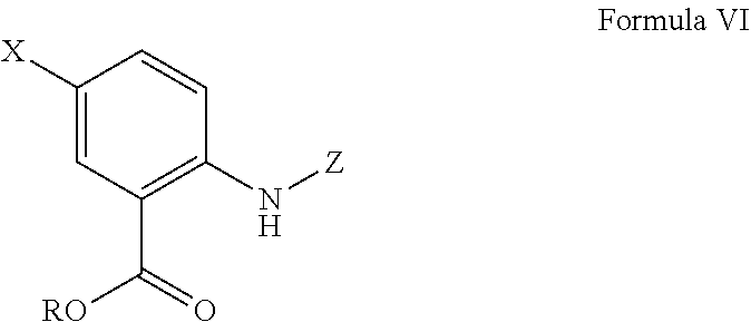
C1([X])=CC(C(=O)[RO])=C(N[Z])C=C1
